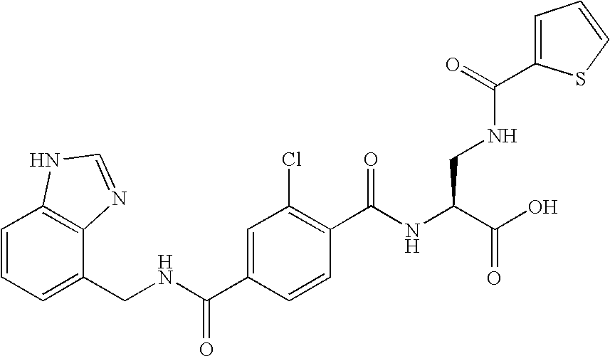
C1=CC=C(CNC(C2=CC(Cl)=C(C(NC(C(O)=O)CNC(C3=CC=CS3)=O)=O)C=C2)=O)C2=C1NC=N2
